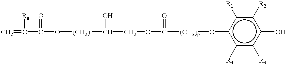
C=C(C(O[(CH2)l]C(COC([(CH2)p]Oc1c([R4])c([R3])c(O)c([R2])c1[R1])=O)O)=O)[Ra]
